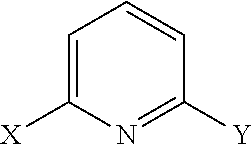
C1=C([X])N=C([Y])C=C1
